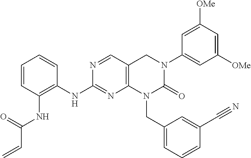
C1=CC(NC(C=C)=O)=C(NC2=NC3=C(C=N2)CN(C2=CC([OMe])=CC([OMe])=C2)C(=O)N3CC2=CC=CC(C#N)=C2)C=C1
